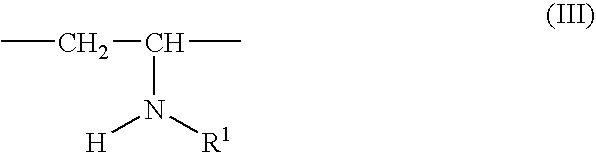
CCC(N([R1])[H])C
